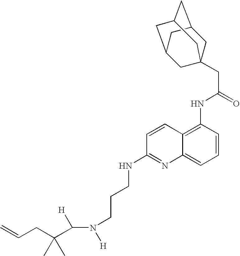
C([H])(N([H])CCCNC1=NC2=CC=CC(NC(CC34CC5CC(CC(C3)C5)C4)=O)=C2C=C1)C(CC=C)(C)C
